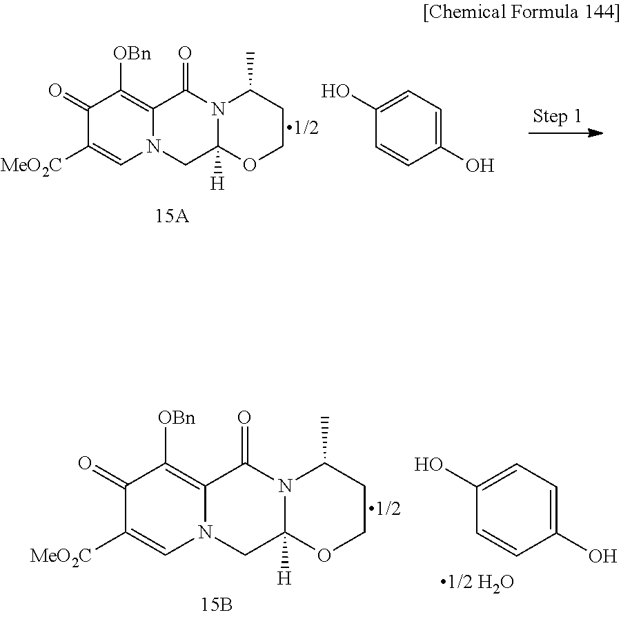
C1(=O)C([MeO2C])=CN2C(=C1[OBn])C(=O)N1C([H])(C2)OCCC1C.C1(O)=CC=C(O)C=C1.C1(=O)C([MeO2C])=CN2C(=C1[OBn])C(=O)N1C([H])(C2)OCCC1C.C1(O)=CC=C(O)C=C1
